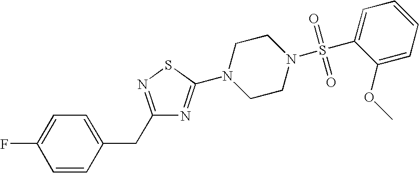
C1=CC(CC2=NSC(N3CCN(S(C4=CC=CC=C4OC)(=O)=O)CC3)=N2)=CC=C1F
